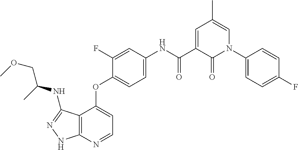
C12=C(N=CC=C1OC1=CC=C(NC(C3=CC(C)=CN(C4=CC=C(F)C=C4)C3=O)=O)C=C1F)NN=C2NC(COC)C
